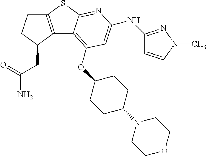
C1C2=C(C(CC(N)=O)C1)C1=C(OC3CCC(N4CCOCC4)CC3)C=C(NC3=NN(C)C=C3)N=C1S2
